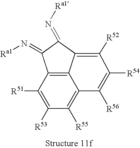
C12=C3C([R51])=C([R53])C([R55])=C1C([R56])=C([R54])C([R52])=C2C(=N[Ra1])C3=N[Ra1]
